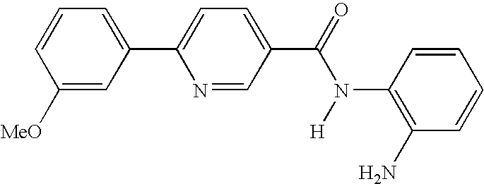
C1(C(=O)N(C2=C(N)C=CC=C2)[H])=CC=C(C2=CC=CC([MeO])=C2)N=C1
